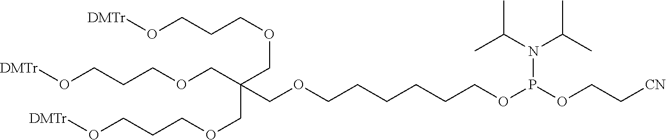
C(OCCCCCCOP(OCC[CN])N(C(C)C)C(C)C)C(COCCCO[DMTr])(COCCCO[DMTr])COCCCO[DMTr]
